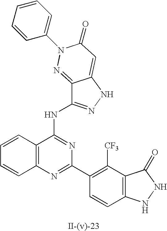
C12=C(N=C(C3=C([CF3])C4=C(C=C3)NNC4=O)N=C1NC1=NNC3=CC(=O)N(C4=CC=CC=C4)N=C13)C=CC=C2
